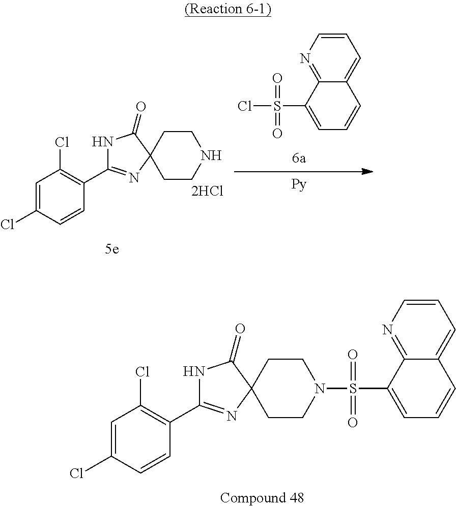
C1CC2(CCN1S(C1=CC=CC3=CC=CN=C13)(=O)=O)C(=O)NC(C1=C(Cl)C=C(Cl)C=C1)=N2.C1CC2(CCN1)C(=O)NC(C1=C(Cl)C=C(Cl)C=C1)=N2.C1=CN=C2C(=C1)C=CC=C2S(Cl)(=O)=O
